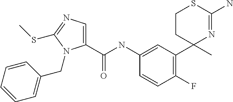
C1(C(NC2=CC(C3(C)N=C(N)SCC3)=C(F)C=C2)=O)=CN=C(SC)N1CC1=CC=CC=C1
